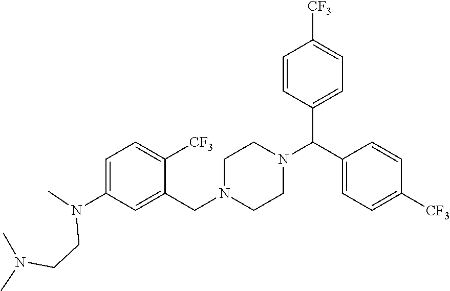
C1=C(N(C)CCN(C)C)C=C(CN2CCN(C(C3=CC=C([CF3])C=C3)C3=CC=C([CF3])C=C3)CC2)C([CF3])=C1
